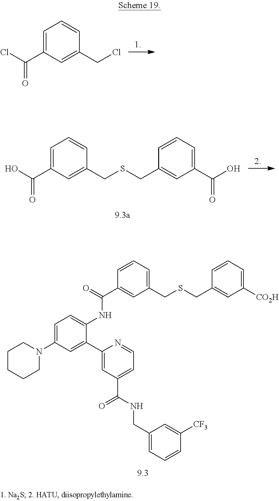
C1CCCN(C2=CC=C(NC(C3=CC(CSCC4=CC([CO2H])=CC=C4)=CC=C3)=O)C(C3=CC(C(NCC4=CC=CC([CF3])=C4)=O)=CC=N3)=C2)C1.C1=C(C(Cl)=O)C=C(CCl)C=C1.C1=C(C(O)=O)C=C(CSCC2=CC(C(O)=O)=CC=C2)C=C1
